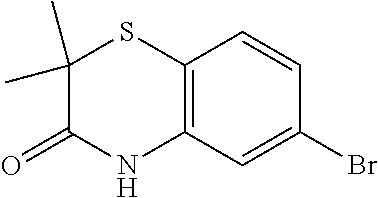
C1(C)(C)C(=O)NC2=C(S1)C=CC(Br)=C2
